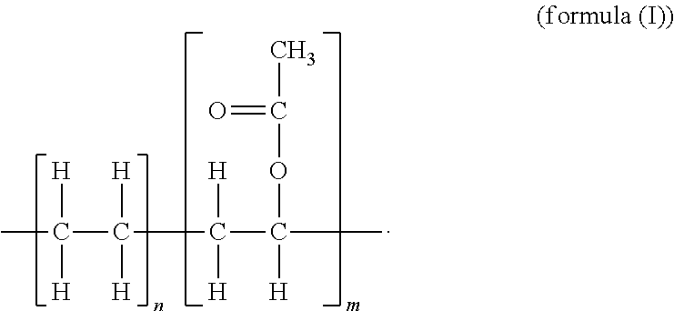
CC(C(C(C(C)(OC(=O)C)[H])([H])[H])([H])[H])([H])[H]
